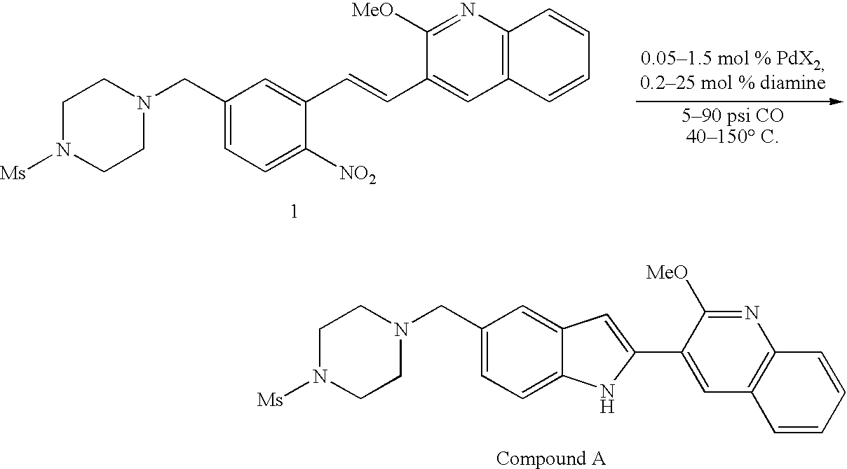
C1N([Ms])CCN(CC2=CC=C3C(=C2)C=C(C2=CC4=C(N=C2[MeO])C=CC=C4)N3)C1.C1N([Ms])CCN(CC2=CC=C([NO2])C(C=CC3=CC4=C(N=C3[MeO])C=CC=C4)=C2)C1
